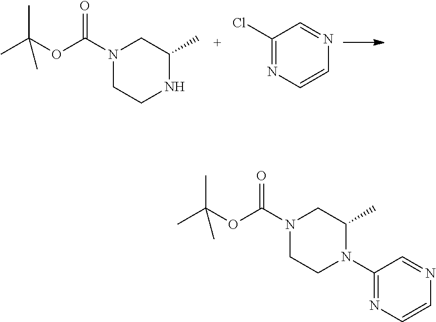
N1(C(OC(C)(C)C)=O)CCNC(C)C1.C1(Cl)=NC=CN=C1.N1(C(OC(C)(C)C)=O)CCN(C2=NC=CN=C2)C(C)C1
